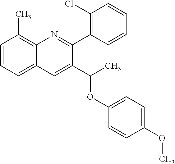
C1=CC=C2C(=C1C)N=C(C1=C(Cl)C=CC=C1)C(C(OC1=CC=C(OC)C=C1)C)=C2
